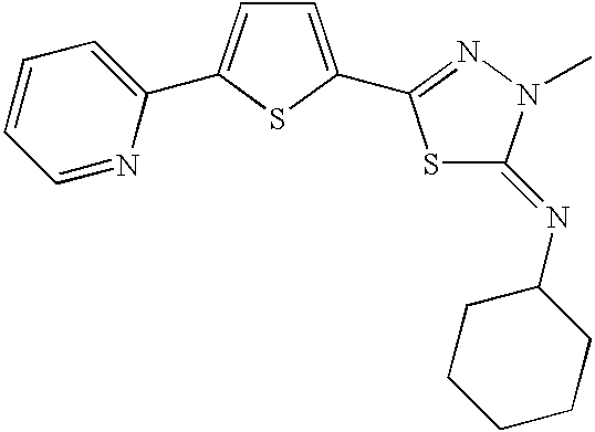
C1=NC(C2=CC=C(C3=NN(C)C(=NC4CCCCC4)S3)S2)=CC=C1
